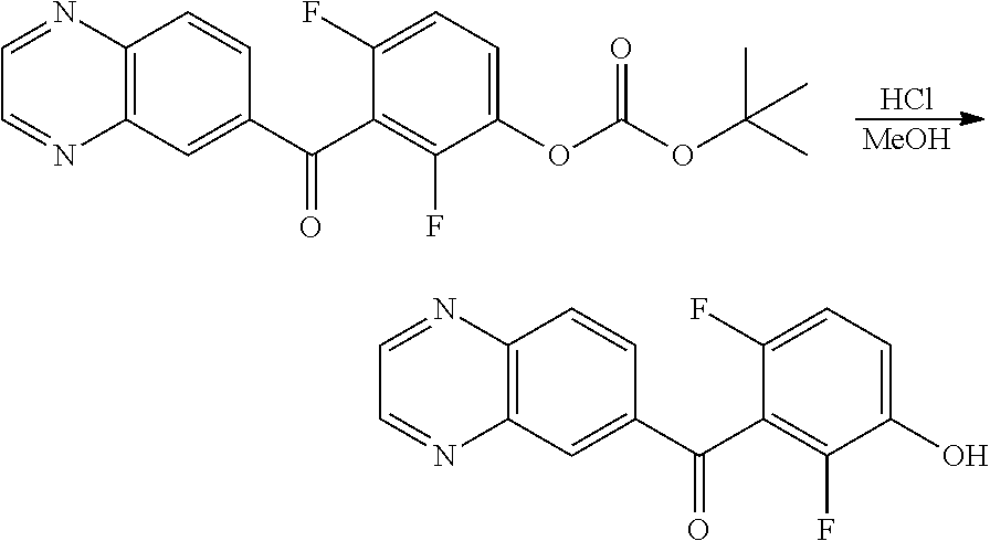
Cl.[MeOH].C1(F)=CC=C(OC(OC(C)(C)C)=O)C(F)=C1C(=O)C1=CC2=C(C=C1)N=CC=N2.C12=C(C=C(C(C3=C(F)C(O)=CC=C3F)=O)C=C1)N=CC=N2
